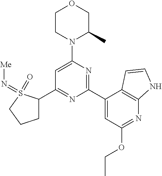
C1(C2=NC(C3=CC(OCC)=NC4=C3C=CN4)=NC(N3C(C)COCC3)=C2)CCCS1(=O)=N[Me]
